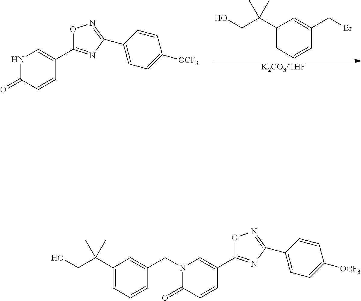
C1=CC(C2=NOC(C3=CNC(=O)C=C3)=N2)=CC=C1[OCF3].C1(C(CO)(C)C)=CC=CC(CBr)=C1.[K2CO3/THF].C1=CC(C2=NOC(C3=CN(CC4=CC(C(CO)(C)C)=CC=C4)C(=O)C=C3)=N2)=CC=C1[OCF3]
